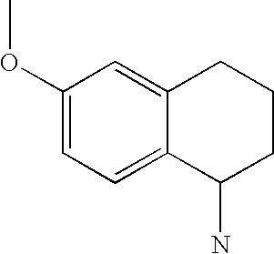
C1(OC)=CC=C2C(=C1)CCCC2N
